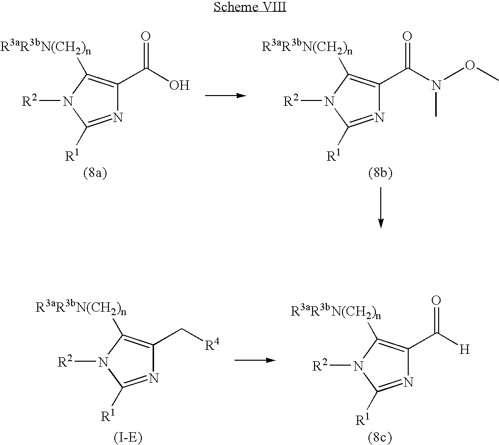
[R2]N1C([R1])=NC(C(O)=O)=C1[R3aR3bN(CH2)n].[R2]N1C([R1])=NC(C(N(OC)C)=O)=C1[R3aR3bN(CH2)n].[R2]N1C([R1])=NC(C[R4])=C1[R3aR3bN(CH2)n].[R2]N1C([R1])=NC(C([H])=O)=C1[R3aR3bN(CH2)n]
